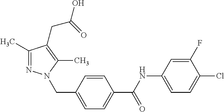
C1=C(F)C(Cl)=CC=C1NC(C1=CC=C(CN2N=C(C)C(CC(O)=O)=C2C)C=C1)=O
